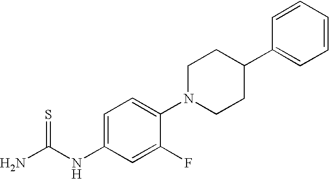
NC(NC1=CC=C(N2CCC(C3=CC=CC=C3)CC2)C(F)=C1)=S
